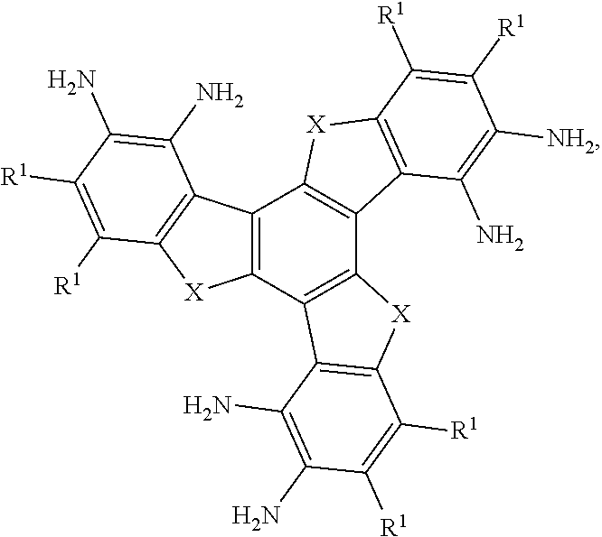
C12=C(C3=C(C4=C1[X]C1=C4C(N)=C([NH2])C([R1])=C1[R1])[X]C1=C3C(N)=C(N)C([R1])=C1[R1])[X]C1=C2C(N)=C(N)C([R1])=C1[R1]
